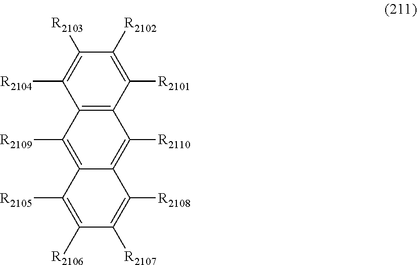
C12=C(C([R2101])=C([R2102])C([R2103])=C1[R2104])C([R2110])=C1C(=C2[R2109])C([R2105])=C([R2106])C([R2107])=C1[R2108]
